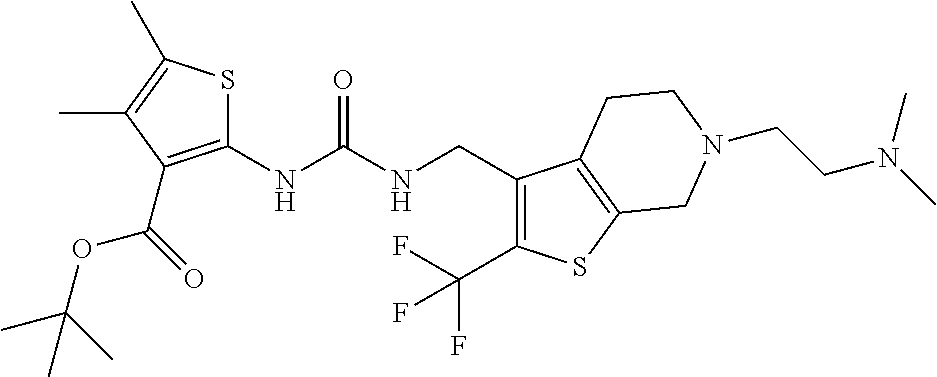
S1C(NC(NCC2=C(C(F)(F)F)SC3=C2CCN(CCN(C)C)C3)=O)=C(C(OC(C)(C)C)=O)C(C)=C1C
